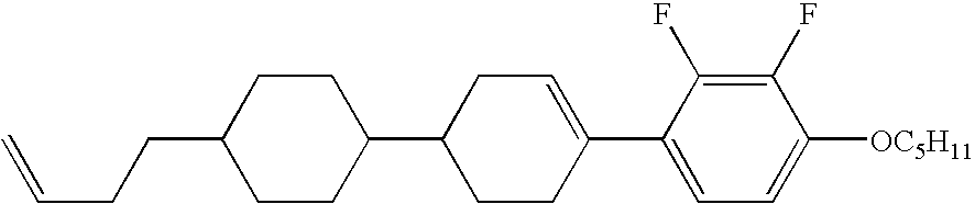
C1(F)=C(F)C(C2=CCC(C3CCC(CCC=C)CC3)CC2)=CC=C1[OC5H11]
